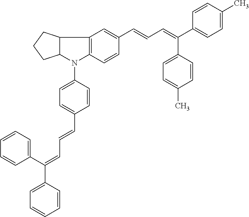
C12C(N(C3=CC=C(C=CC=C(C4=CC=CC=C4)C4=CC=CC=C4)C=C3)C3=C1C=C(C=CC=C(C1=CC=C(C)C=C1)C1=CC=C(C)C=C1)C=C3)CCC2
